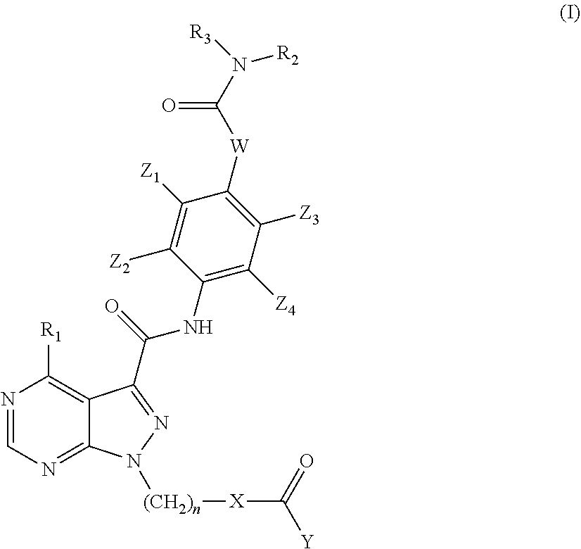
C12=NC=NC([R1])=C1C(C(NC1=C([Z4])C([Z3])=C([W]C(N([R2])[R3])=O)C([Z1])=C1[Z2])=O)=NN2[(CH2)n][X]C(=O)[Y]
